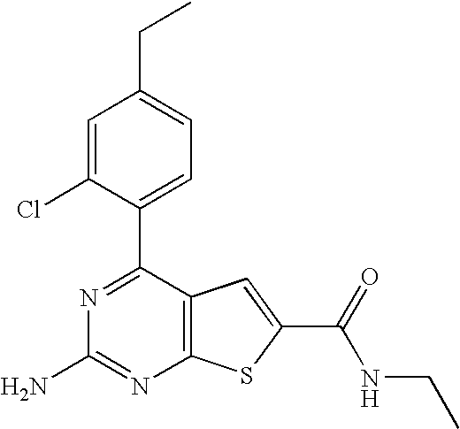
N1=C(C2=CC=C(CC)C=C2Cl)C2=C(N=C1N)SC(C(NCC)=O)=C2
